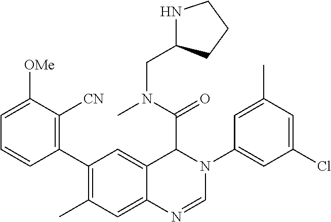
C1(C2=C(C)C=C3C(=C2)C(C(=O)N(CC2NCCC2)C)N(C2=CC(Cl)=CC(C)=C2)C=N3)=C([CN])C([OMe])=CC=C1
